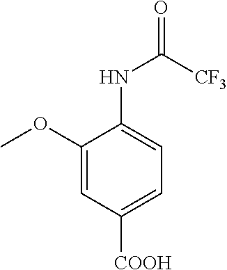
O=C([CF3])NC1=CC=C([COOH])C=C1OC
